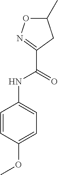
C1(NC(C2=NOC(C)C2)=O)=CC=C(OC)C=C1
